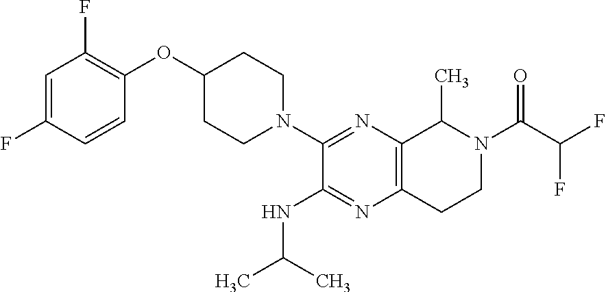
FC1=CC(F)=C(OC2CCN(C3=NC4=C(N=C3NC(C)C)CCN(C(C(F)F)=O)C4C)CC2)C=C1
